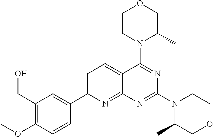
C1=C(C2=CC(CO)=C(OC)C=C2)N=C2C(=C1)C(N1C(C)COCC1)=NC(N1CCOCC1C)=N2
